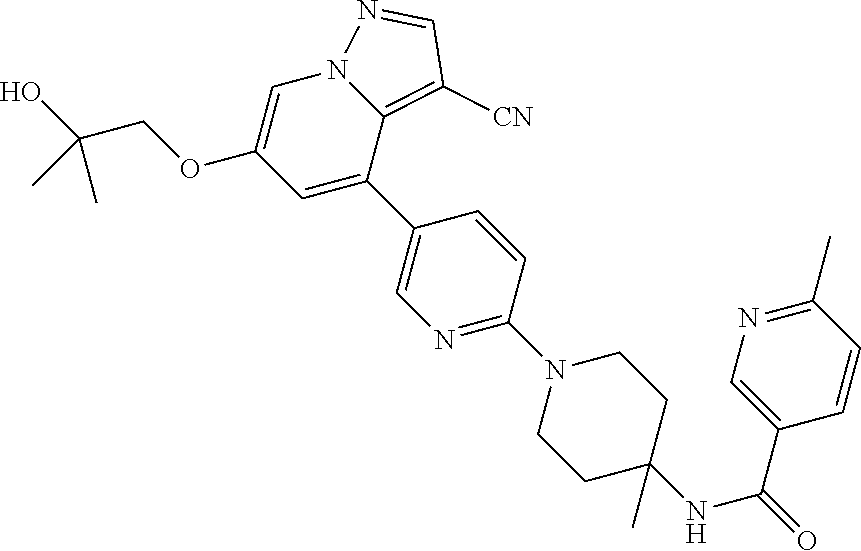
C1=C(C2=CN=C(N3CCC(NC(C4=CN=C(C)C=C4)=O)(C)CC3)C=C2)C2=C([CN])C=NN2C=C1OCC(O)(C)C
